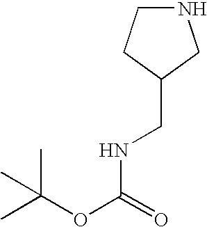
CC(OC(=O)NCC1CNCC1)(C)C
